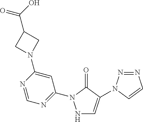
N1C=C(N2N=NC=C2)C(=O)N1C1=NC=NC(N2CC(C(O)=O)C2)=C1
